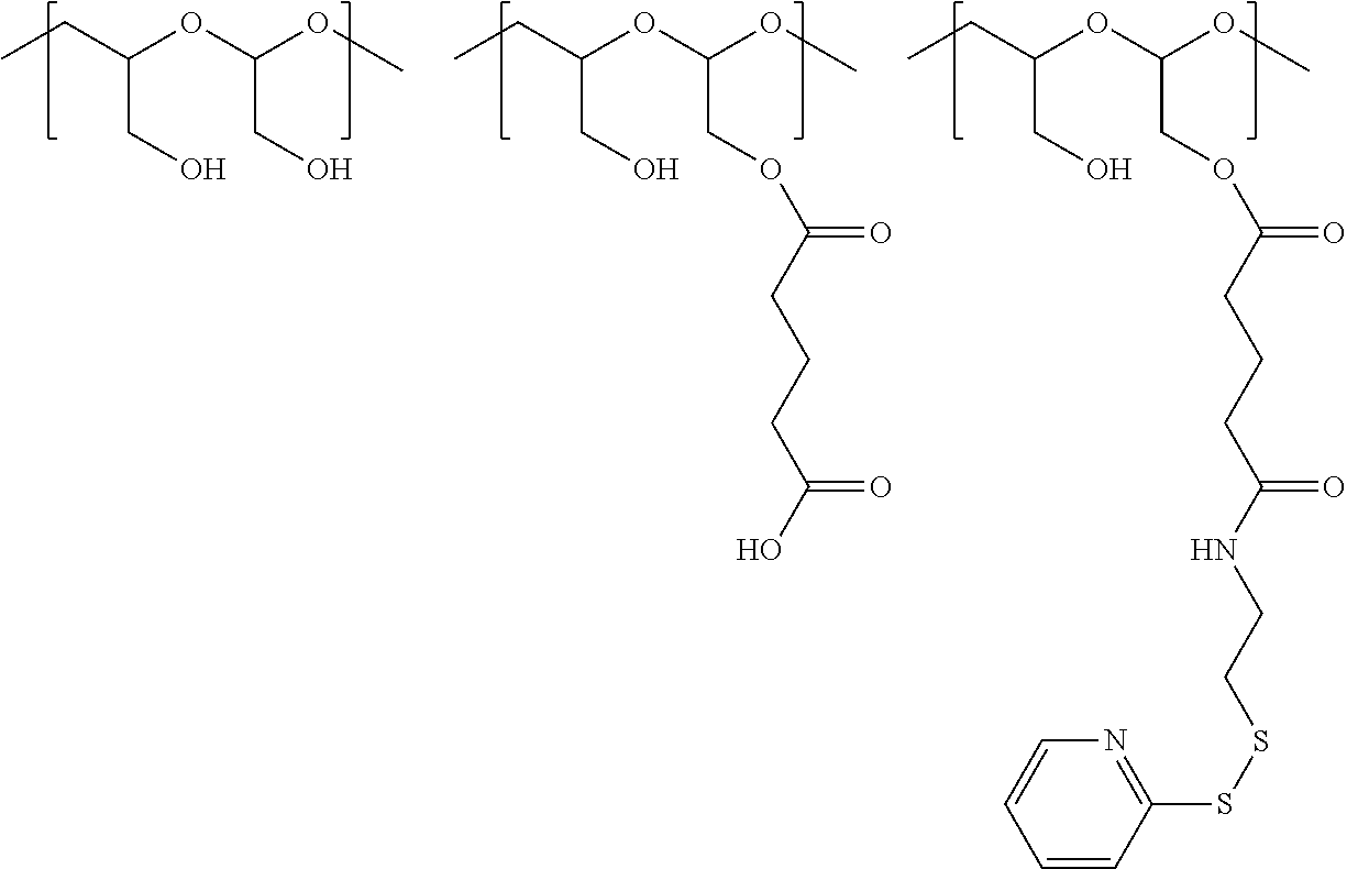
CCC(OC(OC)COC(CCCC(NCCSSC1=NC=CC=C1)=O)=O)CO.CCC(OC(OC)CO)CO.CCC(OC(OC)COC(CCCC(O)=O)=O)CO
